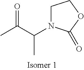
CC(C(N1CCOC1=O)C)=O
